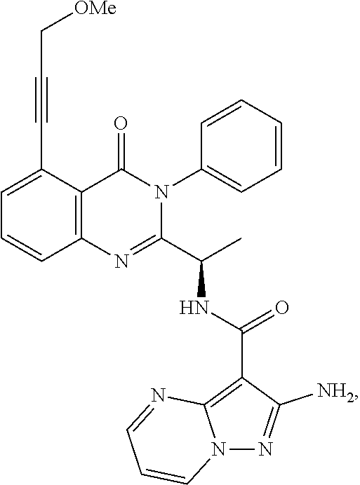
C1=C(C#CC[OMe])C2=C(C=C1)N=C(C(C)NC(C1=C3N(N=C1[NH2])C=CC=N3)=O)N(C1=CC=CC=C1)C2=O
